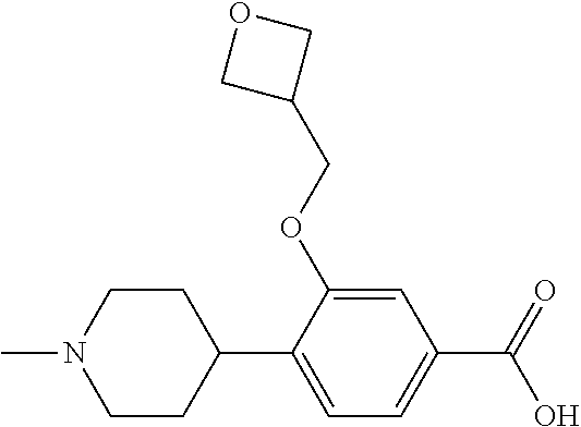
C1(C2=CC=C(C(O)=O)C=C2OCC2COC2)CCN(C)CC1
